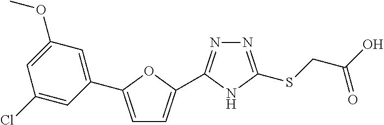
N1=C(C2=CC=C(C3=CC(OC)=CC(Cl)=C3)O2)NC(SCC(O)=O)=N1
